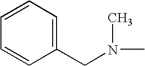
C(C1=CC=CC=C1)N(C)C
